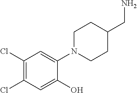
C1(Cl)=C(Cl)C=C(O)C(N2CCC(CN)CC2)=C1
